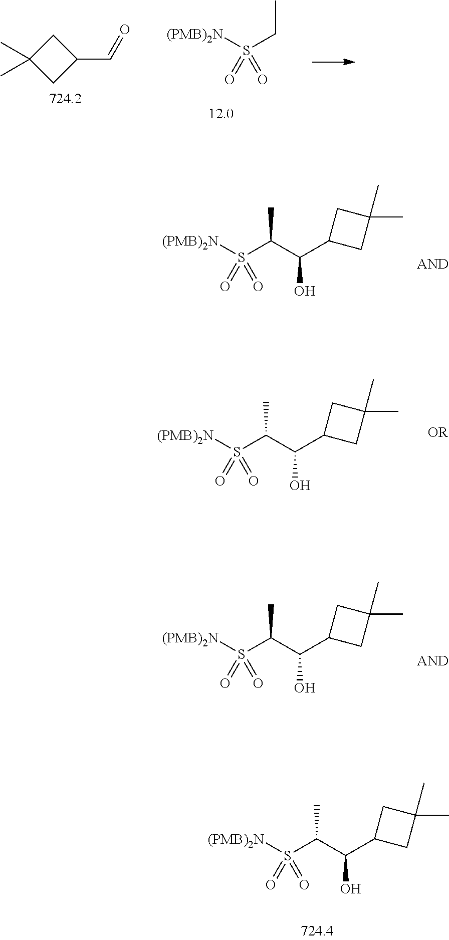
[(PMB)2N]S(CC)(=O)=O.C1C(C=O)CC1(C)C.[(PMB)2N]S(C(C)C(C1CC(C)(C)C1)O)(=O)=O.[(PMB)2N]S(C(C)C(C1CC(C)(C)C1)O)(=O)=O.[(PMB)2N]S(C(C)C(C1CC(C)(C)C1)O)(=O)=O.[(PMB)2N]S(C(C)C(C1CC(C)(C)C1)O)(=O)=O
